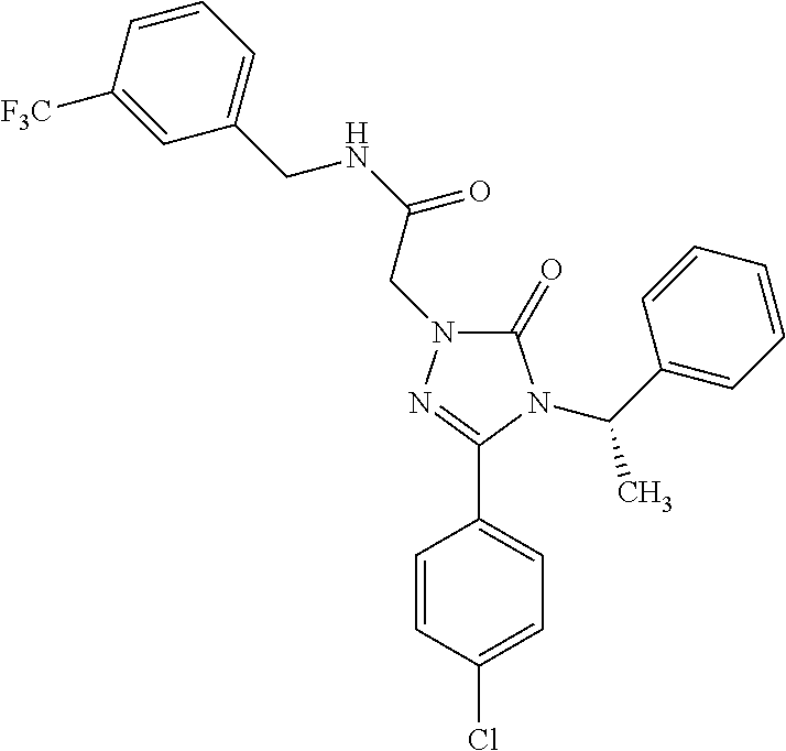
C(NC(=O)CN1C(=O)N(C(C2=CC=CC=C2)C)C(C2=CC=C(Cl)C=C2)=N1)C1=CC=CC([F3C])=C1
